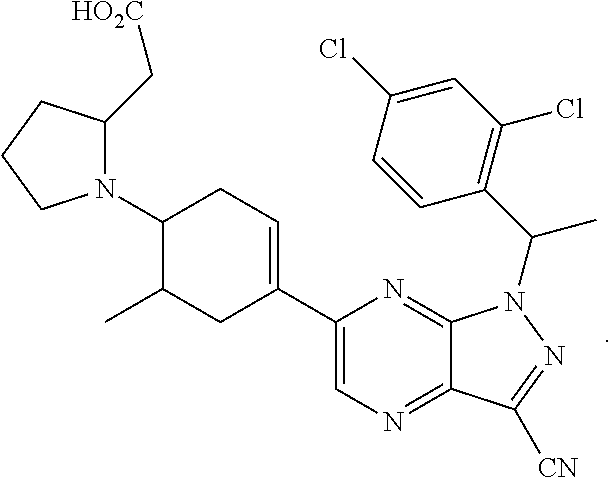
N1=C2C(=NC=C1C1=CCC(N3CCCC3C[HO2C])C(C)C1)C([CN])=NN2C(C1=C(Cl)C=C(Cl)C=C1)C
